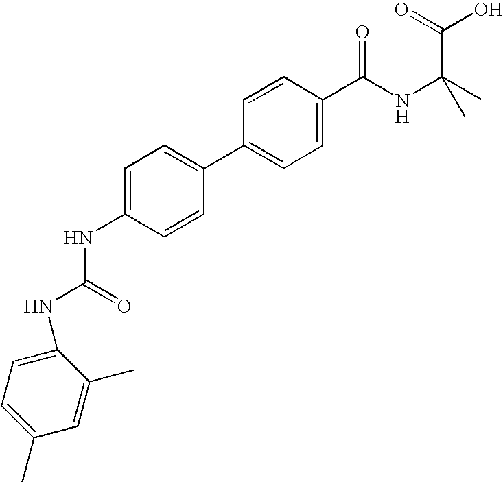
C1(C2=CC=C(NC(NC3=CC=C(C)C=C3C)=O)C=C2)=CC=C(C(NC(C)(C)C(=O)O)=O)C=C1
